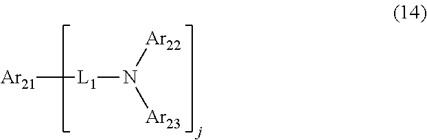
[Ar21][L1]N([Ar22])[Ar23]
